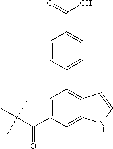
C1=C(C(C(C)(C)C)=O)C=C2C(=C1C1=CC=C(C(O)=O)C=C1)C=CN2
